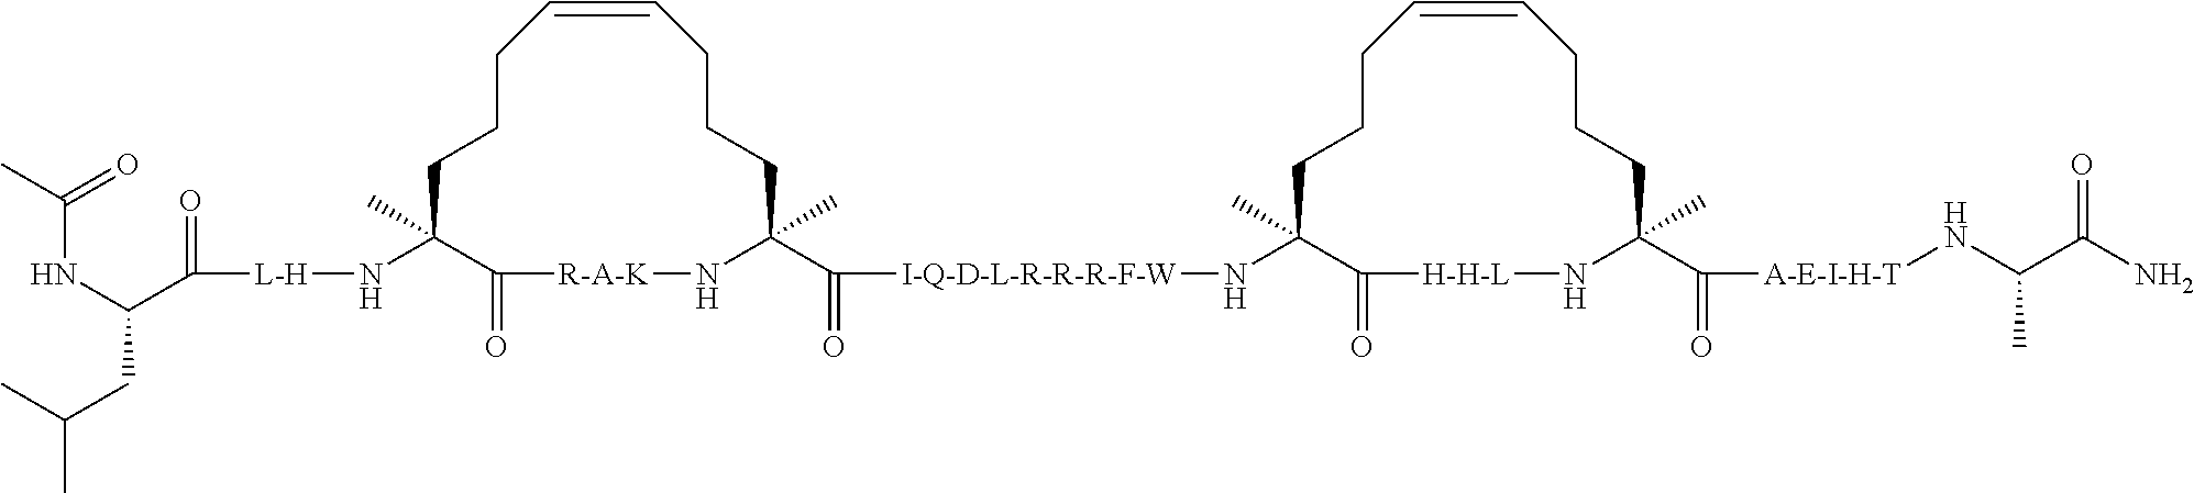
C1CCC=CCCCC(C(=O)[I-Q-D-L-R-R-R-F-W]NC2(C)CCCC=CCCCC(C(=O)[A-E-I-H-T]NC(C(=O)N)C)(C)N[H-H-L]C2=O)(C)N[R-A-K]C(=O)C1(C)N[L-H]C(C(NC(=O)C)CC(C)C)=O
